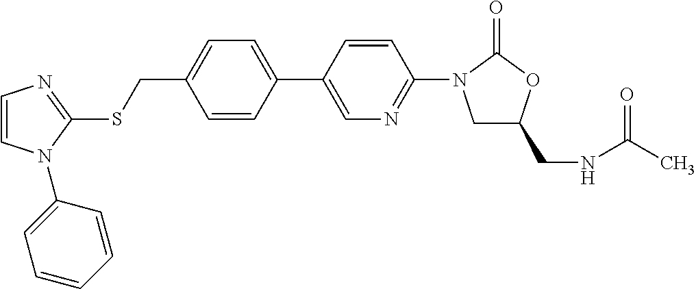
C(C1=CC=C(C2=CN=C(N3CC(CNC(C)=O)OC3=O)C=C2)C=C1)SC1=NC=CN1C1=CC=CC=C1
